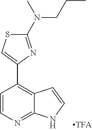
C1=CN=C2C(=C1C1=CSC(N(C)CCC)=N1)C=CN2
